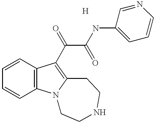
C1=CC=CC2=C1C(C(C(=O)NC1=CC=CN=C1)=O)=C1N2CCNCC1.[H]
